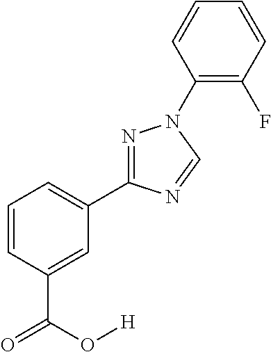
C1=CC=C(C2=NN(C3=C(F)C=CC=C3)C=N2)C=C1C(O[H])=O
